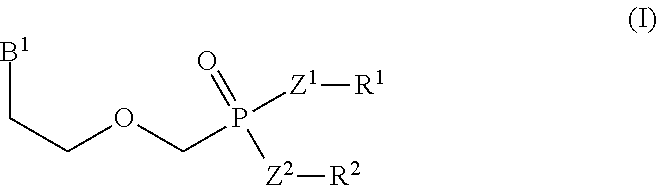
[B1]CCOCP([Z1][R1])(=O)[Z2][R2]
